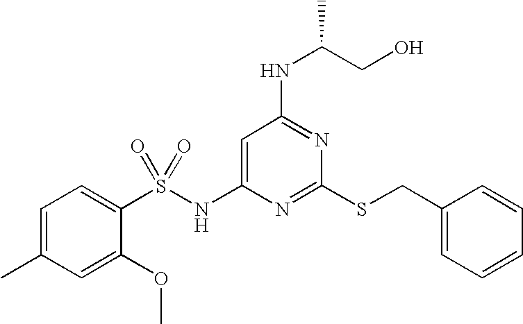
C1=C(NS(C2=CC=C(C)C=C2OC)(=O)=O)N=C(SCC2=CC=CC=C2)N=C1NC(CO)C
